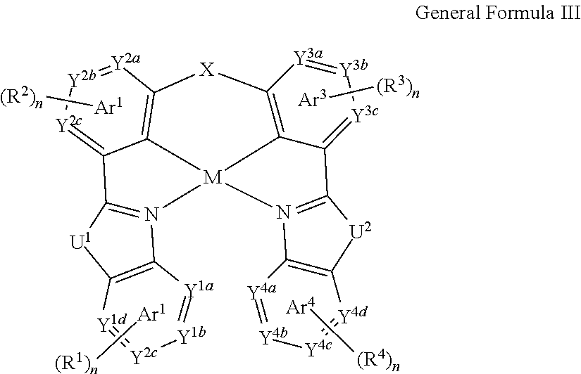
[Ar1][(R1)n].[Ar1][(R2)n].[Ar3][(R3)n].[Y1b]1=[Y1a]C2=C([U1]C3=N2[M]24C5=C([Y2a]=[Y2b][Y2c]=C35)[X]C3=C2C(=[Y3c][Y3b]=[Y3a]3)C2=N4C3=C([U2]2)[Y4d]=[Y4c][Y4b]=[Y4a]3)[Y1d]=[Y2c]1.[Ar4][(R4)n]
